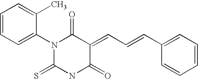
S=C1NC(=O)C(=CC=CC2=CC=CC=C2)C(=O)N1C1=CC=CC=C1C
